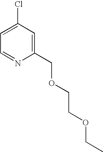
C1=C(Cl)C=C(COCCOCC)N=C1
